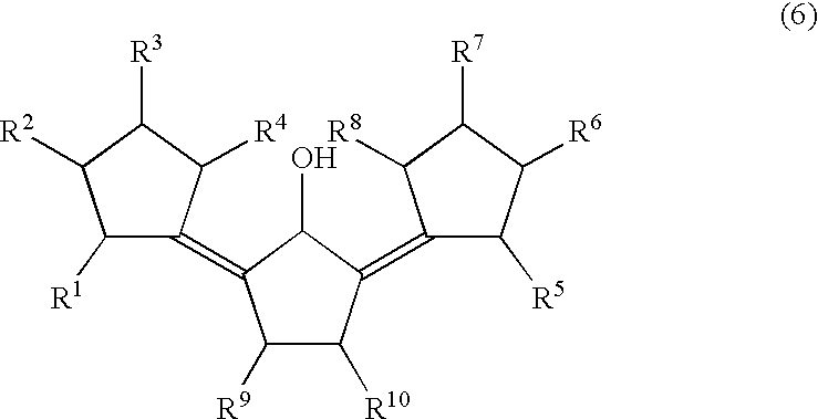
C1([R1])C(=C2C([R9])C([R10])C(=C3C([R5])C([R6])C([R7])C3[R8])C2O)C([R4])C([R3])C1[R2]
